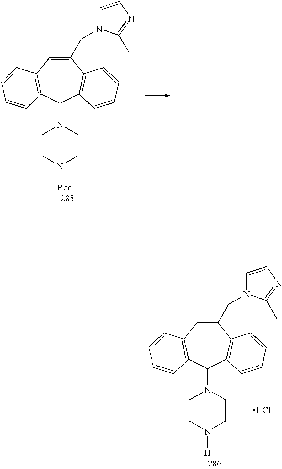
C1(CN2C=CN=C2C)=CC2=C(C(N3CCN([Boc])CC3)C3=C1C=CC=C3)C=CC=C2.C1(CN2C=CN=C2C)=CC2=C(C(N3CCN([H])CC3)C3=C1C=CC=C3)C=CC=C2.Cl
